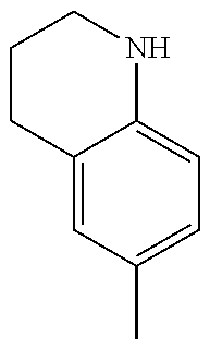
C1C2=CC(C)=CC=C2NCC1
